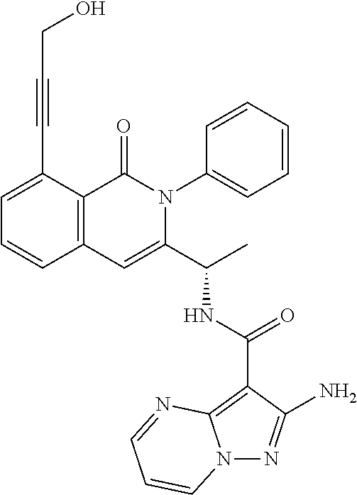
N12N=C(N)C(C(NC(C3=CC4=C(C(=O)N3C3=CC=CC=C3)C(C#CCO)=CC=C4)C)=O)=C1N=CC=C2
